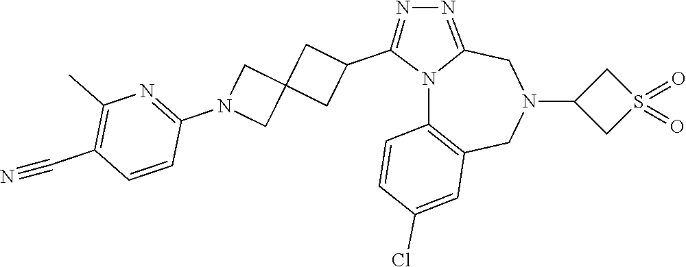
N12C3=C(CN(C4CS(=O)(=O)C4)CC1=NN=C2C1CC2(C1)CN(C1=NC(C)=C(C#N)C=C1)C2)C=C(Cl)C=C3
